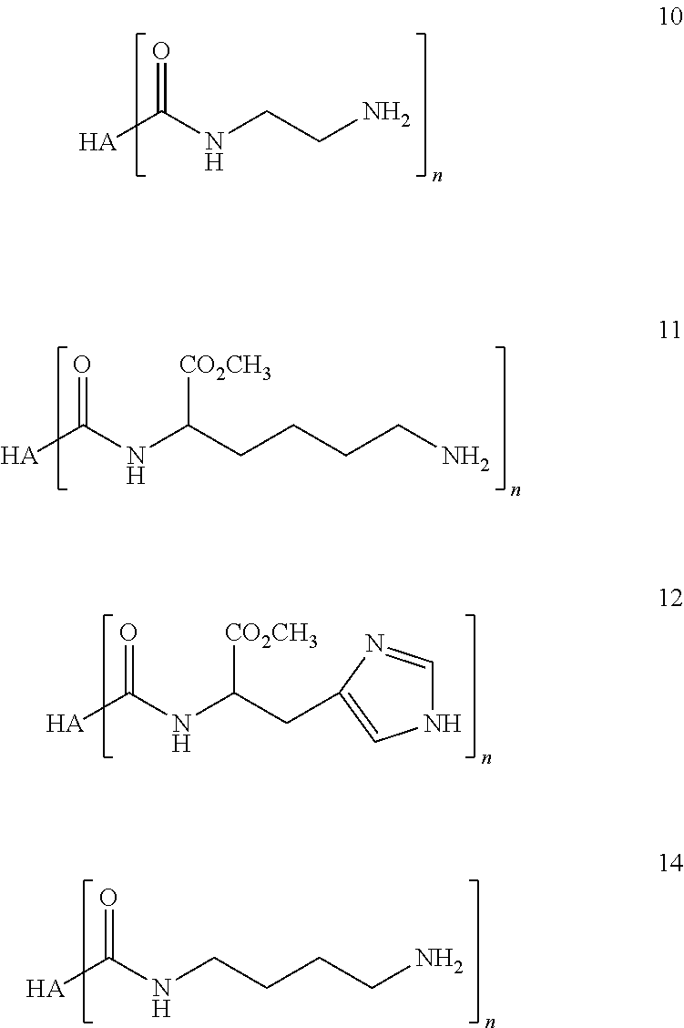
[HA]C(NCCN)=O.[HA]C(NC(CCCCN)[CO2CH3])=O.[HA]C(NC(CC1=CNC=N1)[CO2CH3])=O.[HA]C(NCCCCN)=O
